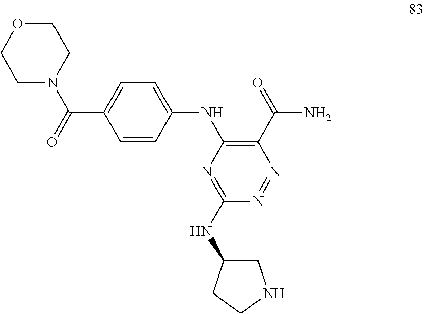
C1OCCN(C(=O)C2=CC=C(NC3=C(C(N)=O)N=NC(NC4CNCC4)=N3)C=C2)C1
